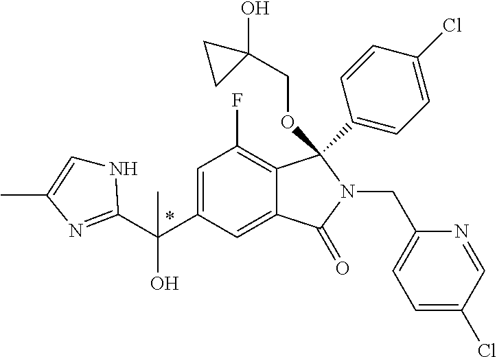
C(C1=CC(F)=C2C(=C1)C(=O)N(CC1=CC=C(Cl)C=N1)C2(OCC1(O)CC1)C1=CC=C(Cl)C=C1)(C)(O)C1=NC(C)=CN1
